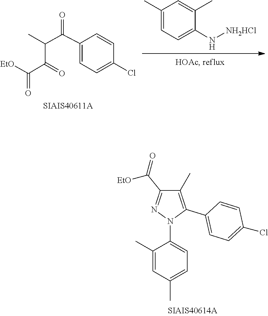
N([NH2HCl])C1=CC=C(C)C=C1C.C1=CC(Cl)=CC=C1C(C(C(=O)C(=O)[EtO])C)=O.C1(C)=CC(C)=CC=C1N1N=C(C([EtO])=O)C(C)=C1C1=CC=C(Cl)C=C1
